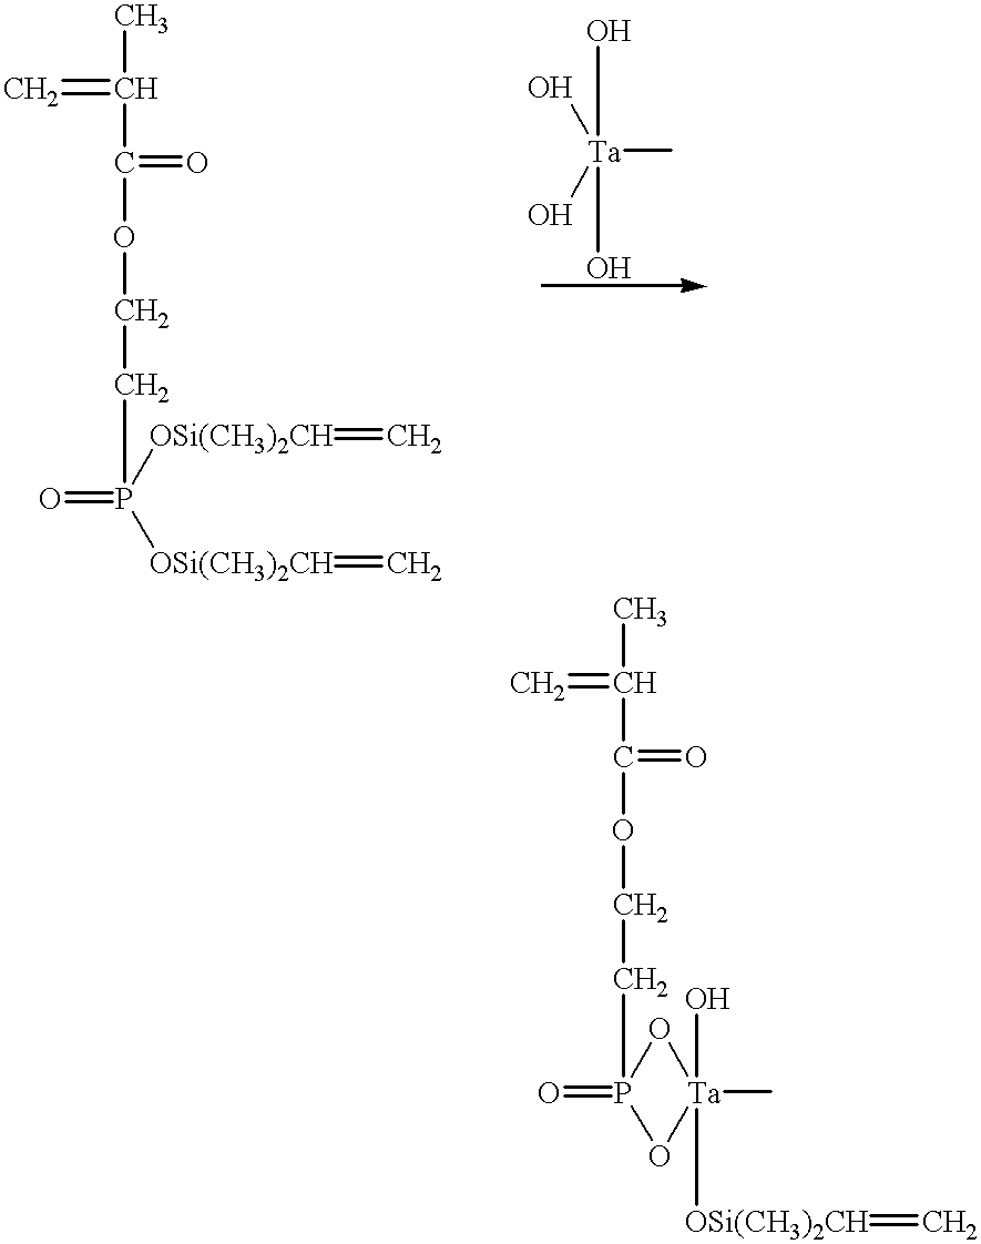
CC(=C)C(=O)OCCP(=O)([OSi(CH3)2CH]=C)[OSi(CH3)2CH]=C.O[Ta](C)(O)(O)O.CC(=C)C(=O)OCCP1(=O)O[Ta](O)([OSi(CH3)2CH]=C)(C)O1
